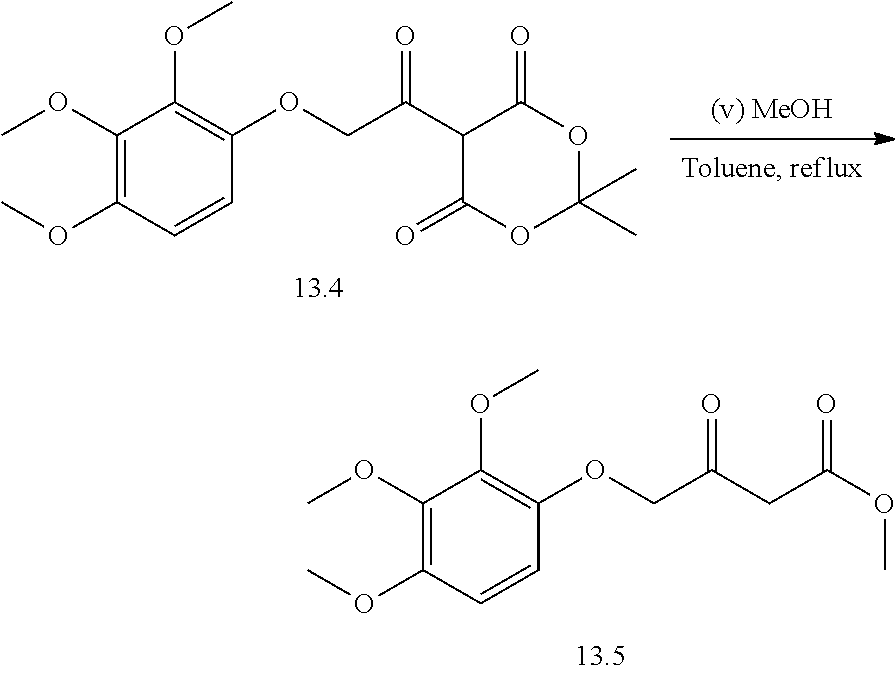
C1(OC)=C(OC)C=CC(OCC(=O)CC(OC)=O)=C1OC.C1(OC)=C(OC)C=CC(OCC(=O)C2C(=O)OC(C)(C)OC2=O)=C1OC
